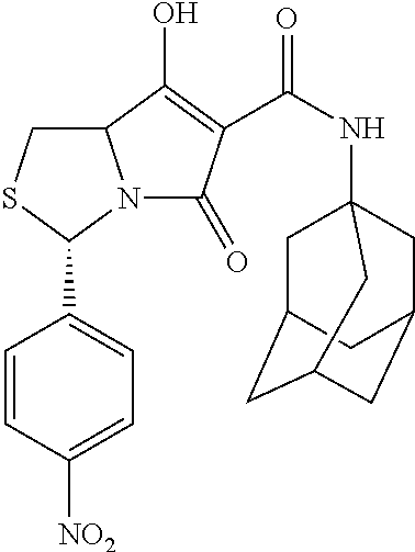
C12CSC(C3=CC=C([NO2])C=C3)N1C(=O)C(C(=O)NC13CC4CC(CC(C1)C4)C3)=C2O
